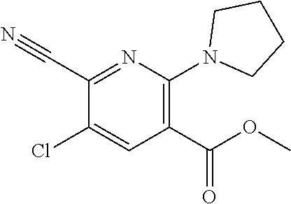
C1(C#N)=NC(N2CCCC2)=C(C(OC)=O)C=C1Cl
